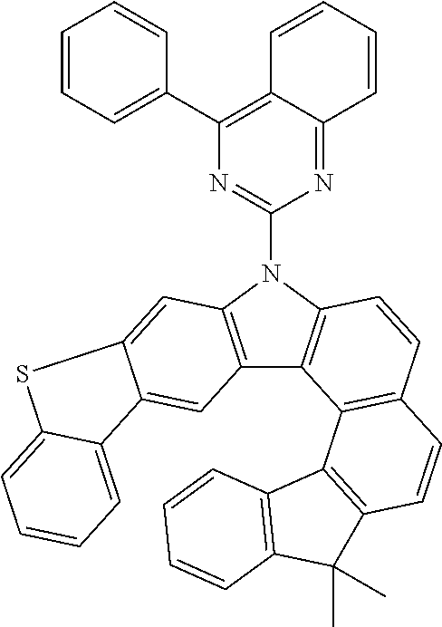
S1C2=CC=CC=C2C2=CC3=C(C=C12)N(C1=NC(C2=CC=CC=C2)=C2C=CC=CC2=N1)C1=C3C2=C(C=C1)C=CC1=C2C2=C(C=CC=C2)C1(C)C
